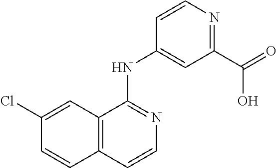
C1(Cl)=CC2=C(C=C1)C=CN=C2NC1=CC(C(=O)O)=NC=C1
